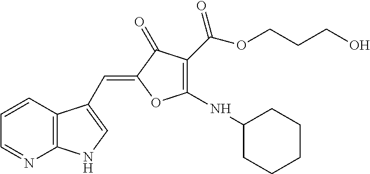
C1=CC2=C(N=C1)NC=C2C=C1C(=O)C(C(OCCCO)=O)=C(NC2CCCCC2)O1
